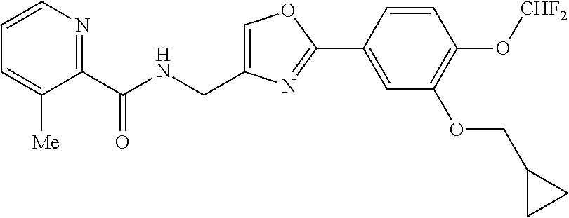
C1=C(CNC(C2=NC=CC=C2[Me])=O)N=C(C2=CC(OCC3CC3)=C(O[CHF2])C=C2)O1
